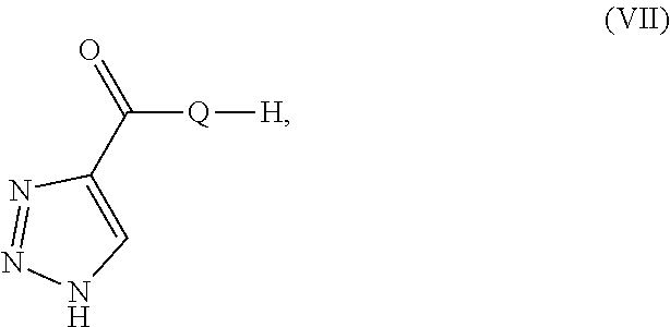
[Q](C(=O)C1=CNN=N1)[H]
